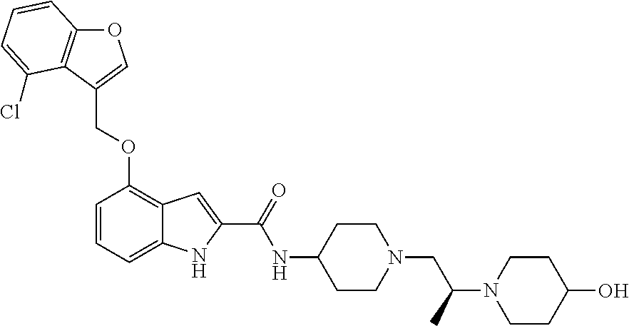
O1C2=C(C(COC3=C4C(=CC=C3)NC(C(=O)NC3CCN(CC(N5CCC(O)CC5)C)CC3)=C4)=C1)C(Cl)=CC=C2
